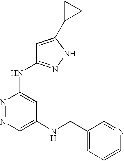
N1=NC(NC2=NNC(C3CC3)=C2)=CC(NCC2=CC=CN=C2)=C1
